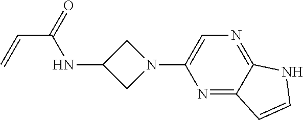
N1=C2C(=NC=C1N1CC(NC(C=C)=O)C1)NC=C2
